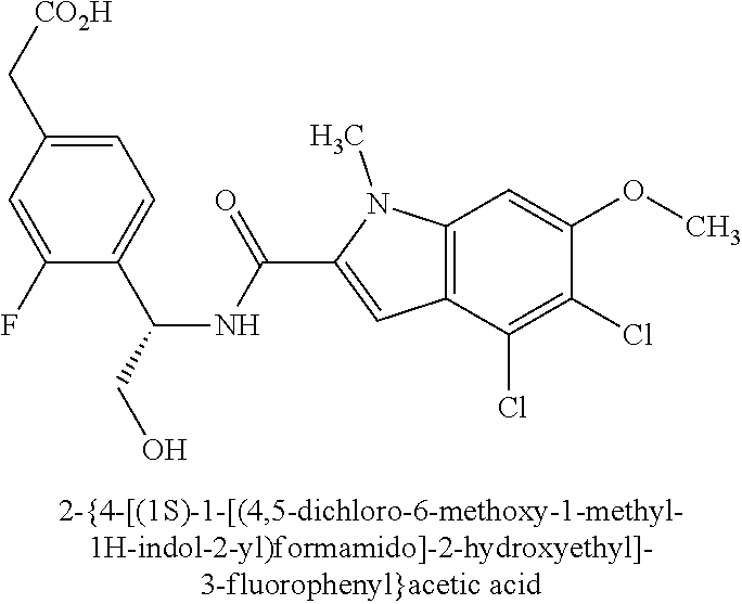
C1=C(C[CO2H])C=C(F)C(C(NC(C2=CC3=C(N2C)C=C(OC)C(Cl)=C3Cl)=O)CO)=C1
